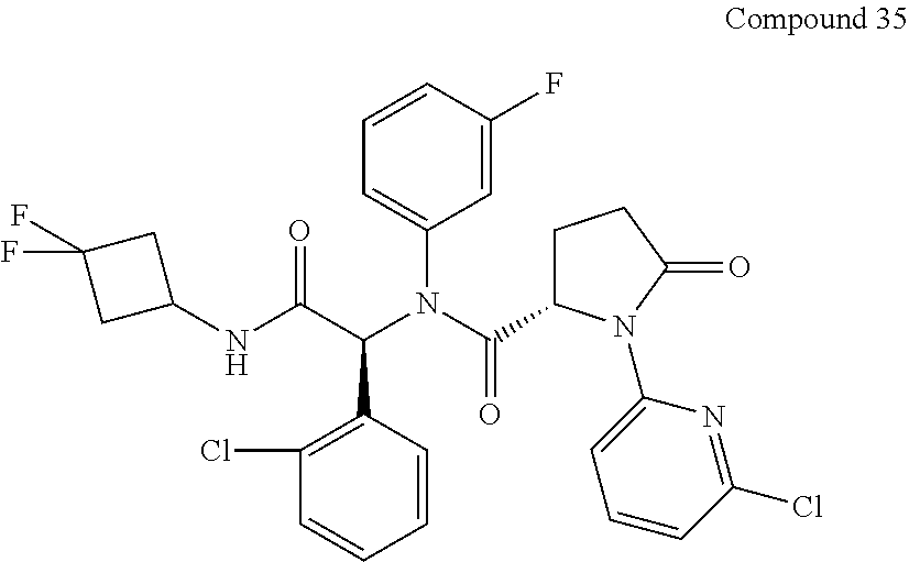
C1(Cl)=C(C(C(NC2CC(F)(F)C2)=O)N(C(C2CCC(=O)N2C2=CC=CC(Cl)=N2)=O)C2=CC=CC(F)=C2)C=CC=C1
